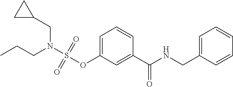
C1=C(OS(N(CC2CC2)CCC)(=O)=O)C=C(C(NCC2=CC=CC=C2)=O)C=C1
